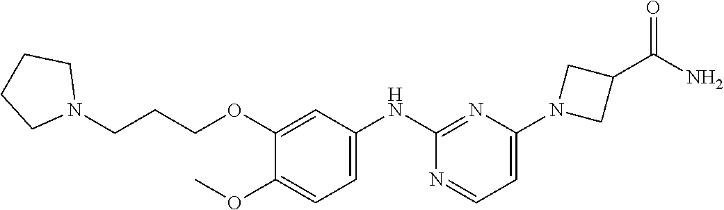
C1(N2CC(C(N)=O)C2)=CC=NC(NC2=CC=C(OC)C(OCCCN3CCCC3)=C2)=N1
